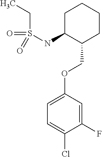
C1C(NS(CC)(=O)=O)C(COC2=CC=C(Cl)C(F)=C2)CCC1
